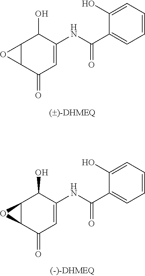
C12C(C(=O)C=C(NC(=O)C3=CC=CC=C3O)C1O)O2.C12C(C(=O)C=C(NC(=O)C3=CC=CC=C3O)C1O)O2
